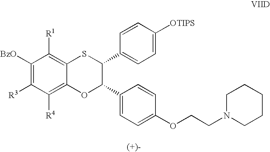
C1([BzO])=C([R3])C([R4])=C2C(=C1[R1])SC(C1=CC=C([OTIPS])C=C1)C(C1=CC=C(OCCN3CCCCC3)C=C1)O2
